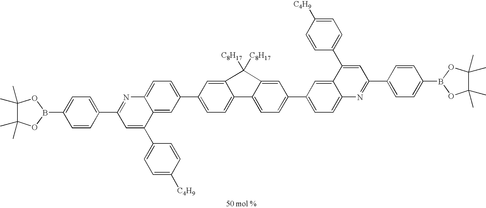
C1(C)(C)C(C)(C)OB(C2=CC=C(C3=NC4=CC=C(C5=CC=C6C(=C5)C([C8H17])([C8H17])C5=CC(C7=CC=C8C(=C7)C(C7=CC=C([C4H9])C=C7)=CC(C7=CC=C(B9OC(C)(C)C(C)(C)O9)C=C7)=N8)=CC=C65)C=C4C(C4=CC=C([C4H9])C=C4)=C3)C=C2)O1
